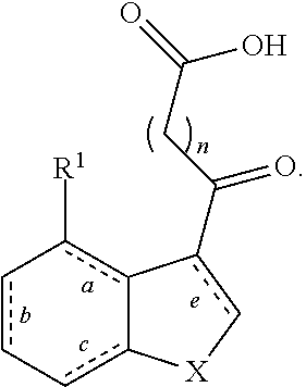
c1c-cc2-c(c-1[R1])-c(C(CC(=O)O)=O)c[X]2
